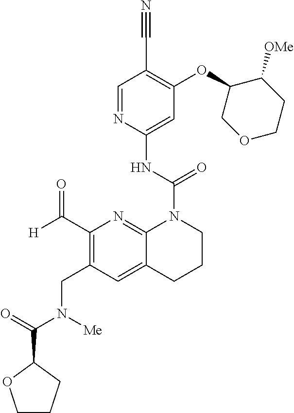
C1=NC(NC(N2C3=NC(C([H])=O)=C(CN(C(=O)C4OCCC4)[Me])C=C3CCC2)=O)=CC(OC2COCCC2[OMe])=C1C#N
